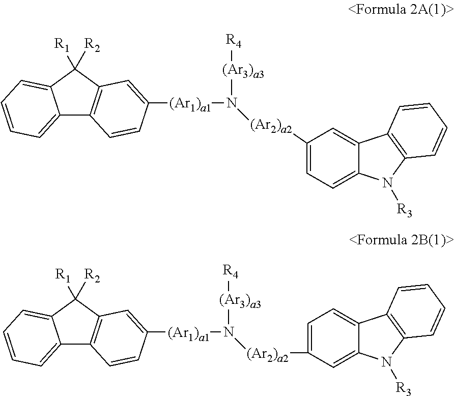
C12=CC=CC=C1C([R1])([R2])C1=C2C=CC([(Ar1)a1]N([(Ar3)a3][R4])[(Ar2)a2]C2=CC=C3C(=C2)C2=C(C=CC=C2)N3[R3])=C1.C12=CC=CC=C1C([R1])([R2])C1=C2C=CC([(Ar1)a1]N([(Ar3)a3][R4])[(Ar2)a2]C2=CC=C3C(=C2)N([R3])C2=C3C=CC=C2)=C1
